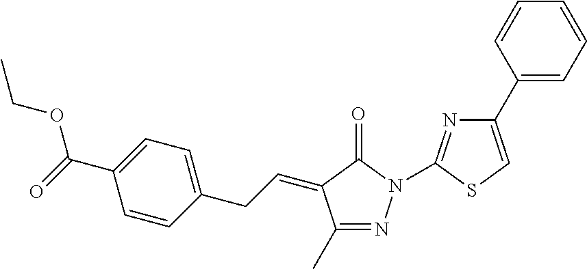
C1(C)=NN(C2=NC(C3=CC=CC=C3)=CS2)C(=O)C1=CCC1=CC=C(C(=O)OCC)C=C1
